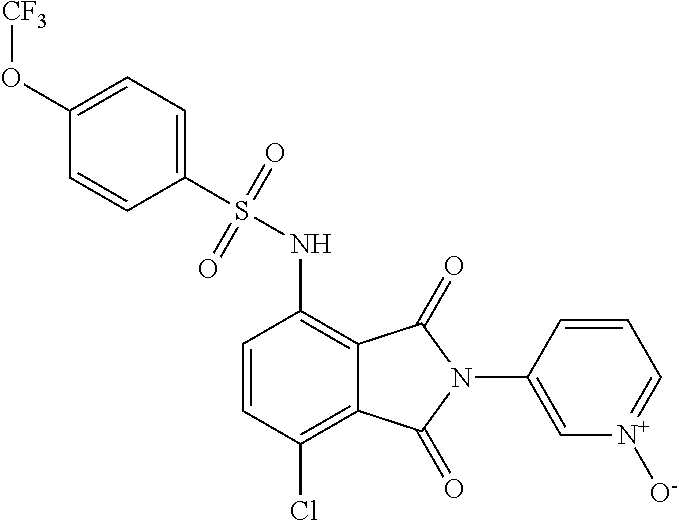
C1(N2C(=O)C3=C(NS(=O)(=O)C4=CC=C(O[CF3])C=C4)C=CC(Cl)=C3C2=O)=C[N+]([O-])=CC=C1
